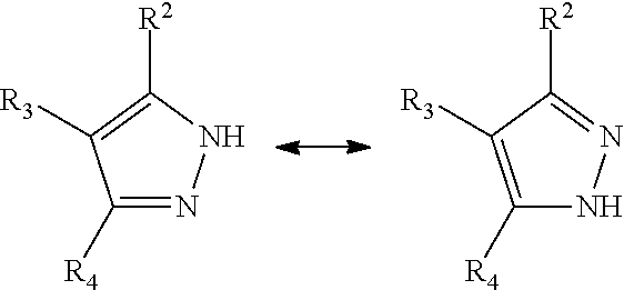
C1([R4])=NNC([R2])=C1[R3].C1([R4])=C([R3])C([R2])=NN1
